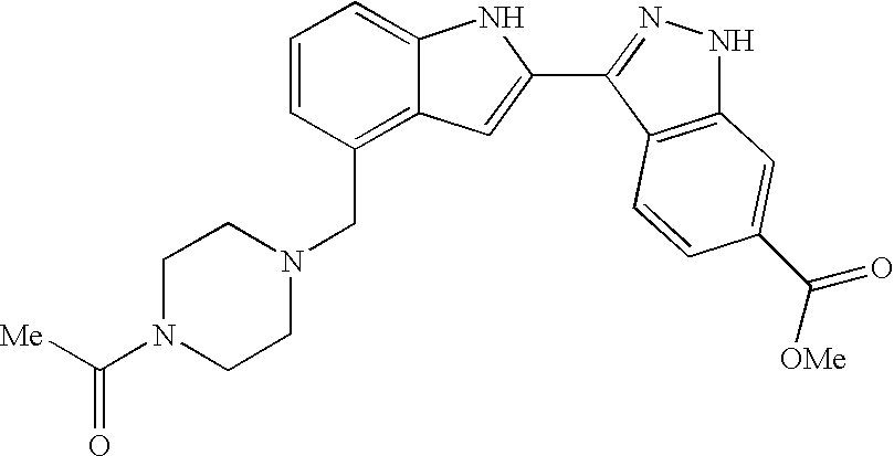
C1=CC(CN2CCN(C([Me])=O)CC2)=C2C(=C1)NC(C1=NNC3=C1C=CC(C([OMe])=O)=C3)=C2
